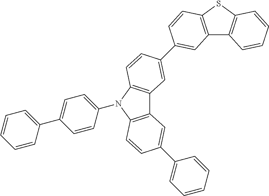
C12=C(N(C3=CC=C(C4=CC=CC=C4)C=C3)C3=C1C=C(C1=CC4=C(SC5=C4C=CC=C5)C=C1)C=C3)C=CC(C1=CC=CC=C1)=C2
